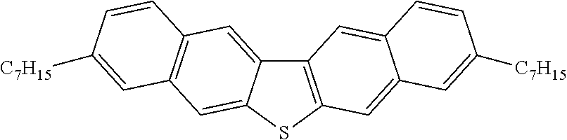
C12=C(SC3=CC4=C(C=C13)C=CC([C7H15])=C4)C=C1C(=C2)C=CC([C7H15])=C1
